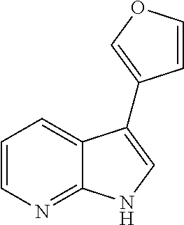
C1=CN=C2C(=C1)C(C1=COC=C1)=CN2
